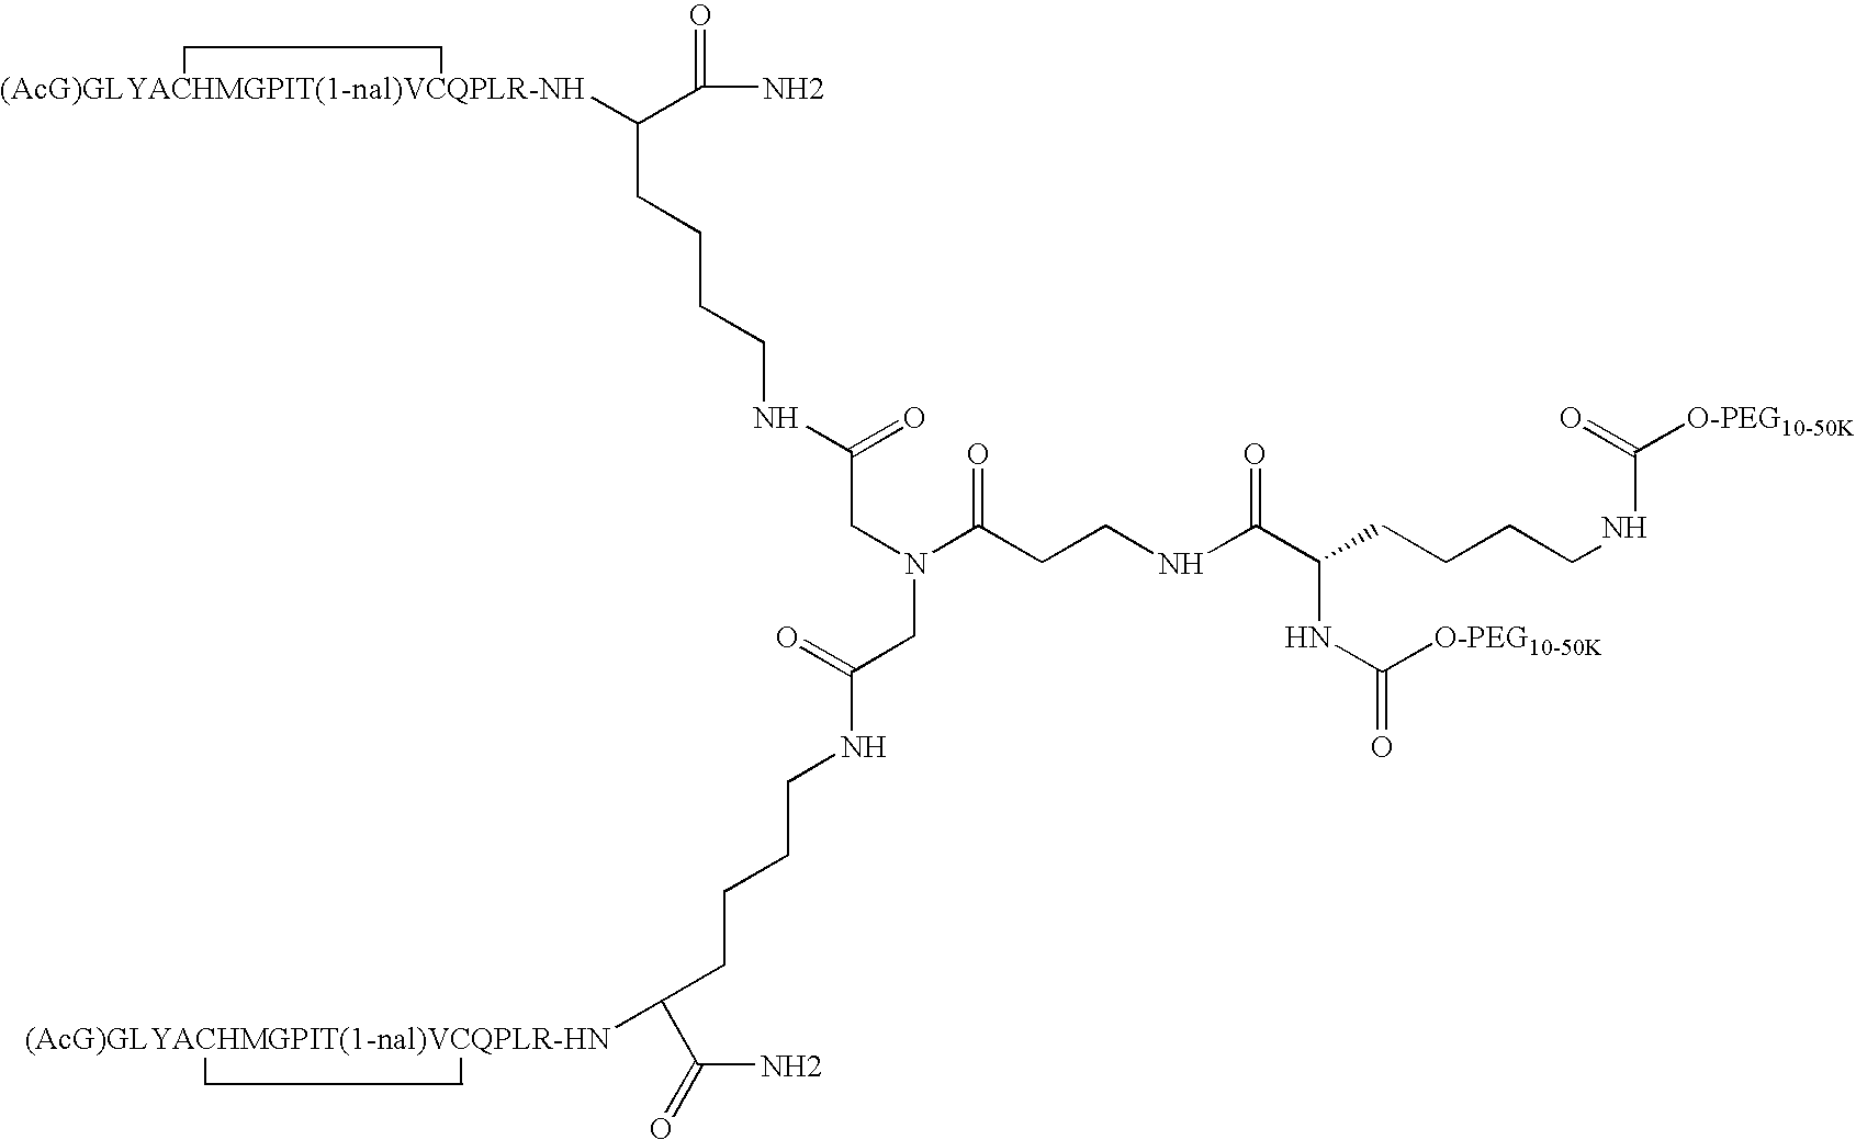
NC(=O)C([(AcG)GLYACHMGPIT(1-nal)VCQPLR-NH])CCCCNC(=O)CN(CC(=O)NCCCCC(C(N)=O)[(AcG)GLYACHMGPIT(1-nal)VCQPLR-HN])C(CCNC(=O)C(NC([O-PEG10-50K])=O)CCCCNC(=O)[O-PEG10-50K])=O
